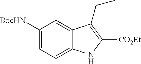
C1([BocHN])=CC=C2C(=C1)C(CC)=C([CO2Et])N2
